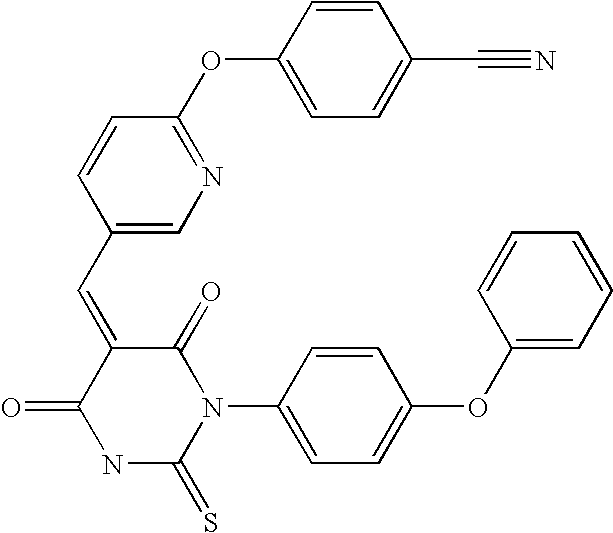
N1=C(OC2=CC=C(C#N)C=C2)C=CC(C=C2C(=O)NC(=S)N(C3=CC=C(OC4=CC=CC=C4)C=C3)C2=O)=C1
